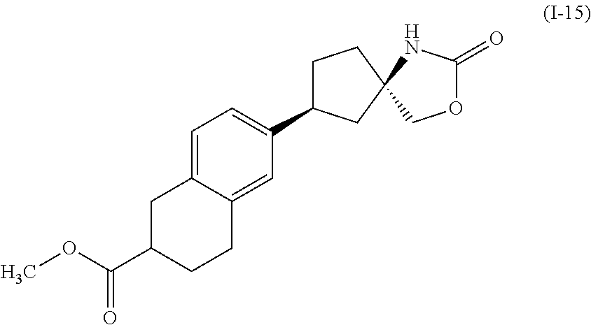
C1=C2C(=CC(C3CCC4(C3)NC(=O)OC4)=C1)CCC(C(OC)=O)C2
